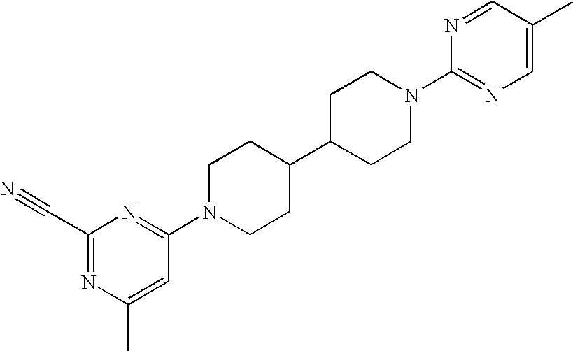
C1(C#N)=NC(C)=CC(N2CCC(C3CCN(C4=NC=C(C)C=N4)CC3)CC2)=N1
